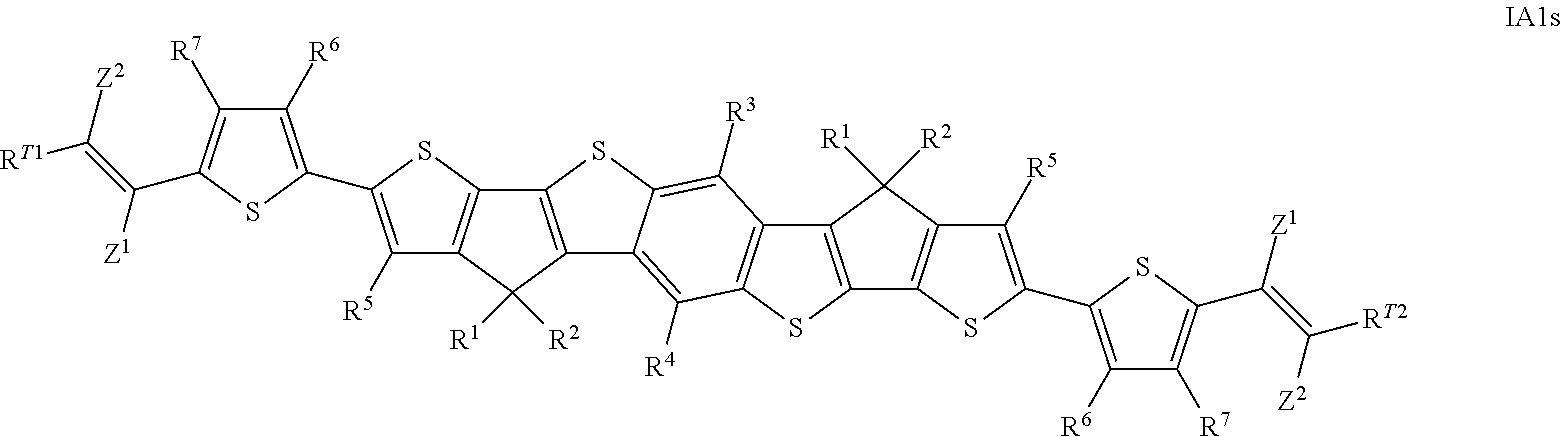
C12=C(SC3=C([R3])C4=C(C([R4])=C13)SC1=C4C([R1])([R2])C3=C1SC(C1=C([R6])C([R7])=C(C(=C([Z2])[RT2])[Z1])S1)=C3[R5])C1=C(C2([R2])[R1])C([R5])=C(C2=C([R6])C([R7])=C(C(=C([Z2])[RT1])[Z1])S2)S1
